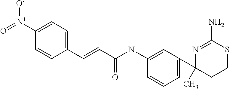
C1(C)(C2=CC=CC(NC(C=CC3=CC=C([N+](=O)[O-])C=C3)=O)=C2)CCSC(N)=N1
